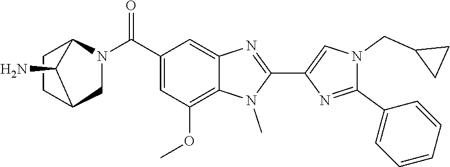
N1(CC2CC2)C(C2=CC=CC=C2)=NC(C2=NC3=CC(C(N4CC5CCC4C5N)=O)=CC(OC)=C3N2C)=C1
